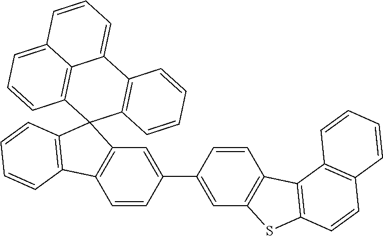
C1=CC2=C(C=C1C1=CC3=C(C=C1)C1=C(S3)C=CC3=C1C=CC=C3)C1(C3=C2C=CC=C3)C2=C(C3=CC=CC4=CC=CC1=C34)C=CC=C2
